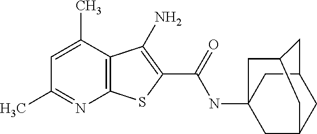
C12=C(C(C)=CC(C)=N1)C(N)=C(C(NC13CC4CC(C1)CC(C4)C3)=O)S2
